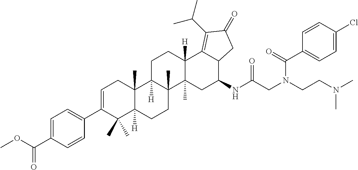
C1=C(C(OC)=O)C=CC(C2=CCC3(C)C([H])(C2(C)C)CCC2(C)C3([H])CCC3([H])C2(C)CC(NC(CN(CCN(C)C)C(=O)C2=CC=C(Cl)C=C2)=O)C2C3=C(C(C)C)C(=O)C2)=C1
